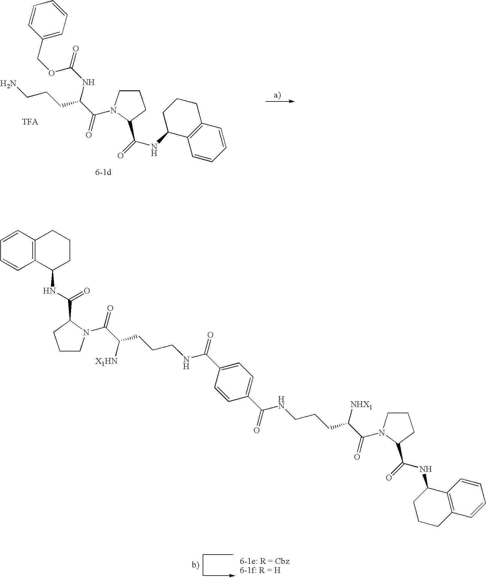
C1CN(C(=O)C(NC(=O)OCC2=CC=CC=C2)CCCN)C(C(NC2C3=C(C=CC=C3)CCC2)=O)C1.C1CN(C(C([NHX1])CCCNC(C2=CC=C(C(NCCCC([X1HN])C(=O)N3CCCC3C(=O)NC3CCCC4=C3C=CC=C4)=O)C=C2)=O)=O)C(C(NC2C3=C(C=CC=C3)CCC2)=O)C1
